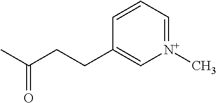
CC(CCC1=C[N+](C)=CC=C1)=O
